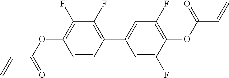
C(C(OC1=C(F)C(F)=C(C2=CC(F)=C(OC(C=C)=O)C(F)=C2)C=C1)=O)=C
